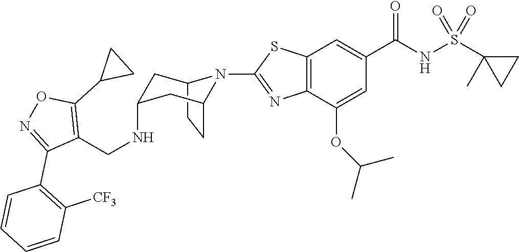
C12CCC(CC(NCC3=C(C4CC4)ON=C3C3=C([CF3])C=CC=C3)C1)N2C1=NC2=C(C=C(C(NS(C3(C)CC3)(=O)=O)=O)C=C2OC(C)C)S1
